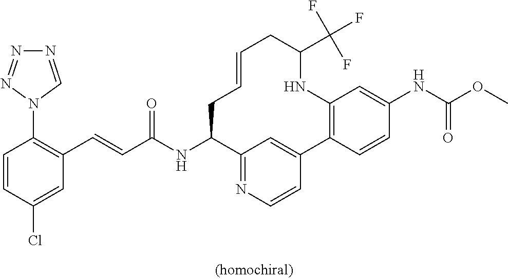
C(C(NC1C2=NC=CC(=C2)C2=C(C=C(NC(OC)=O)C=C2)NC(C(F)(F)F)CC=CC1)=O)=CC1=C(N2C=NN=N2)C=CC(Cl)=C1
